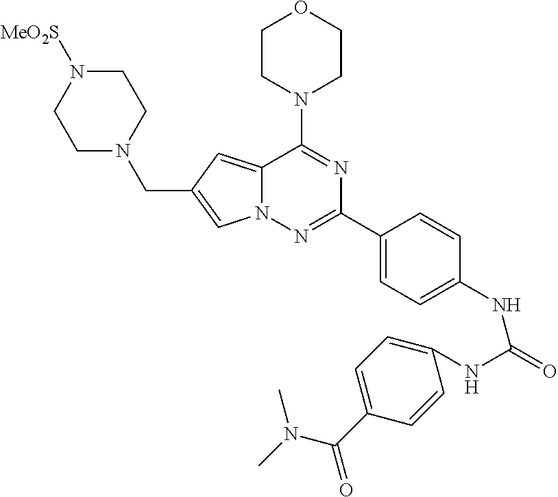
N12C(=CC(CN3CCN([MeO2S])CC3)=C1)C(N1CCOCC1)=NC(C1=CC=C(NC(NC3=CC=C(C(=O)N(C)C)C=C3)=O)C=C1)=N2
